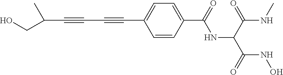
C(C#CC#CC1=CC=C(C(=O)NC(C(NC)=O)C(=O)NO)C=C1)(C)CO
